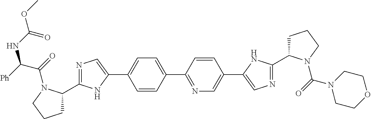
N1=C(C2CCCN2C(=O)C([Ph])NC(OC)=O)NC(C2=CC=C(C3=NC=C(C4=CN=C(C5CCCN5C(=O)N5CCOCC5)N4)C=C3)C=C2)=C1
